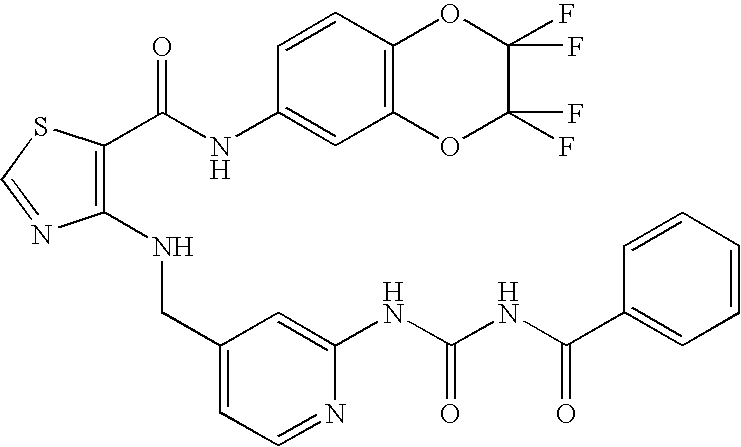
C1(NCC2=CC=NC(NC(NC(C3=CC=CC=C3)=O)=O)=C2)=C(C(NC2=CC3=C(C=C2)OC(F)(F)C(F)(F)O3)=O)SC=N1
